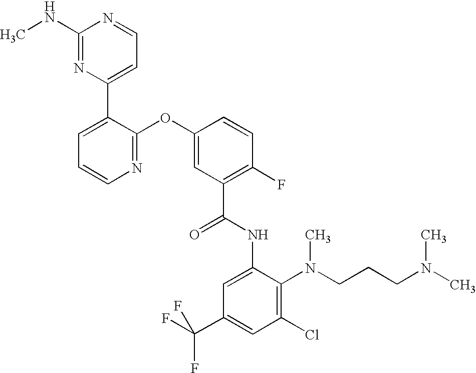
N1=C(OC2=CC(C(NC3=CC(C(F)(F)F)=CC(Cl)=C3N(CCCN(C)C)C)=O)=C(F)C=C2)C(C2=CC=NC(NC)=N2)=CC=C1
